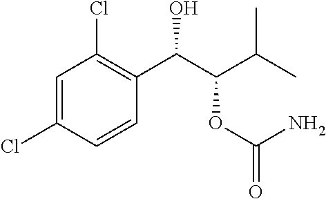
C1=C(Cl)C=CC(C(C(C(C)C)OC(=O)N)O)=C1Cl
